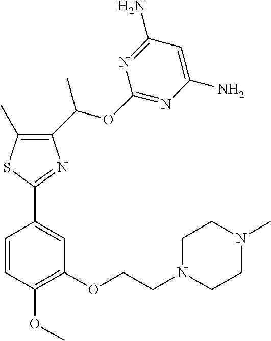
C1(C(OC2=NC(N)=CC(N)=N2)C)=C(C)SC(C2=CC(OCCN3CCN(C)CC3)=C(OC)C=C2)=N1
